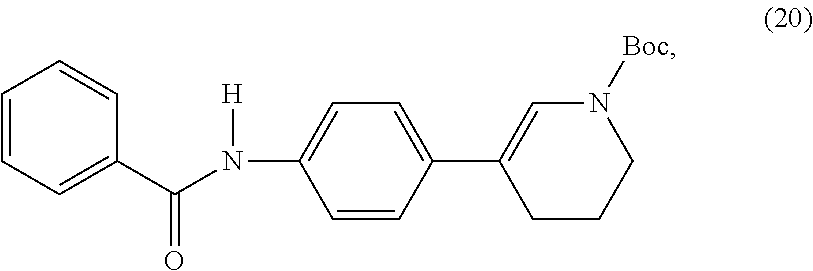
C1=CC(C2=CN([Boc])CCC2)=CC=C1N([H])C(C1=CC=CC=C1)=O
